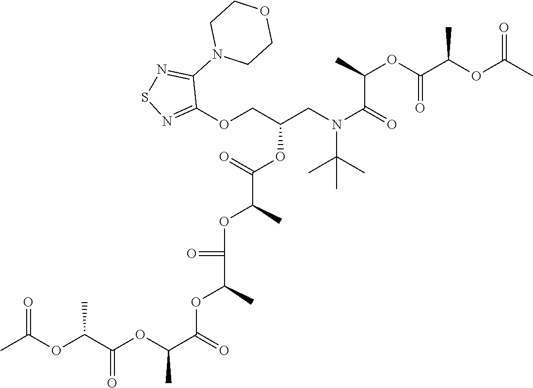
CC(OC(C(OC(C)=O)C)=O)C(=O)N(CC(COC1=NSN=C1N1CCOCC1)OC(C(C)OC(=O)C(C)OC(C(OC(C(OC(C)=O)C)=O)C)=O)=O)C(C)(C)C
